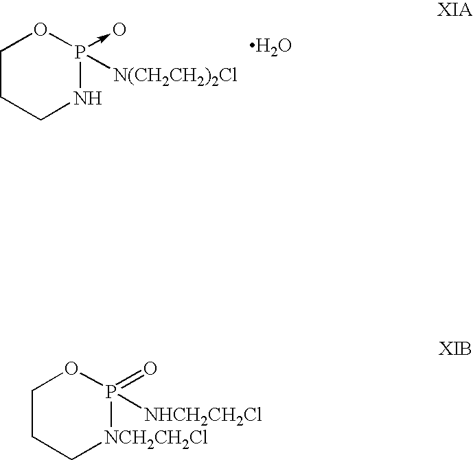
C1CCNP([N(CH2CH2)2Cl])(->O)O1.O.C1CC[NCH2CH2Cl]P(=O)([NHCH2CH2Cl])O1
